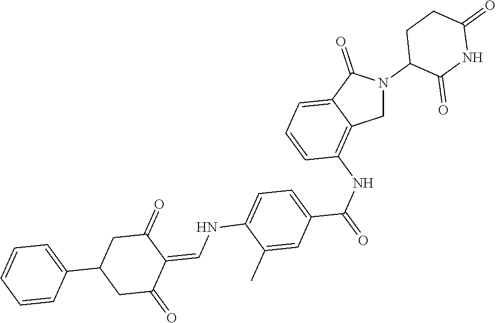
C1N(C2C(=O)NC(=O)CC2)C(=O)C2=CC=CC(NC(=O)C3=CC=C(NC=C4C(=O)CC(C5=CC=CC=C5)CC4=O)C(C)=C3)=C12
